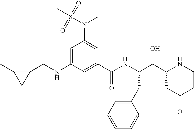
C1(CNC2=CC(N(S(=O)(=O)C)C)=CC(C(NC(C(C3NCCC(=O)C3)O)CC3=CC=CC=C3)=O)=C2)C(C)C1
